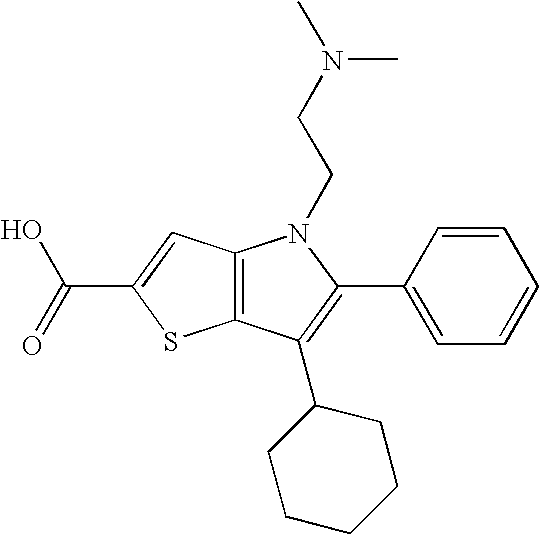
C12=C(C(C3CCCCC3)=C(C3=CC=CC=C3)N1CCN(C)C)SC(C(=O)O)=C2
